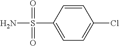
S(C1=CC=C(Cl)C=C1)(N)(=O)=O
